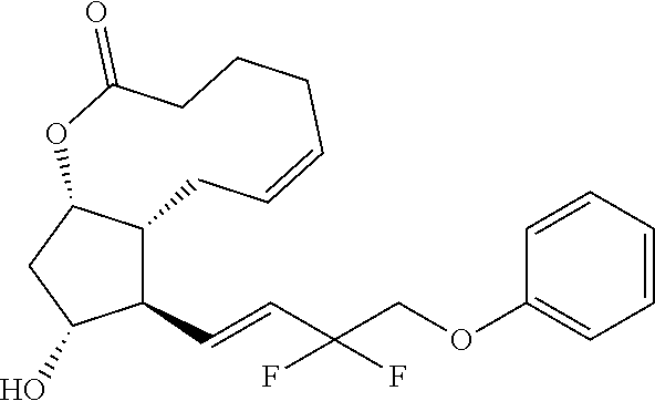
C1(C=CC(COC2=CC=CC=C2)(F)F)C2C(CC1O)OC(=O)CCCC=CC2
